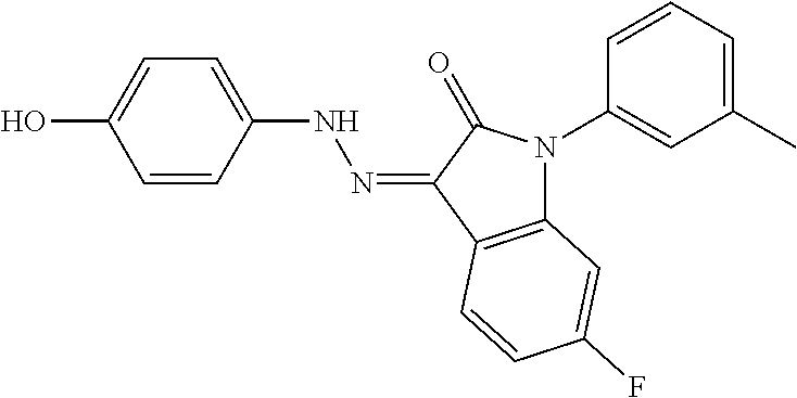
C1=CC(NN=C2C3=C(N(C4=CC(C)=CC=C4)C2=O)C=C(F)C=C3)=CC=C1O
